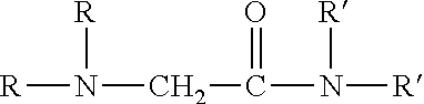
[R]N([R])CC(=O)N([R])[R]
